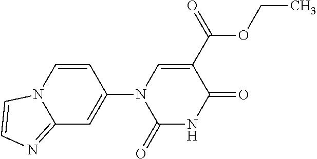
C1(=O)NC(=O)C(C(OCC)=O)=CN1C1=CC2=NC=CN2C=C1
